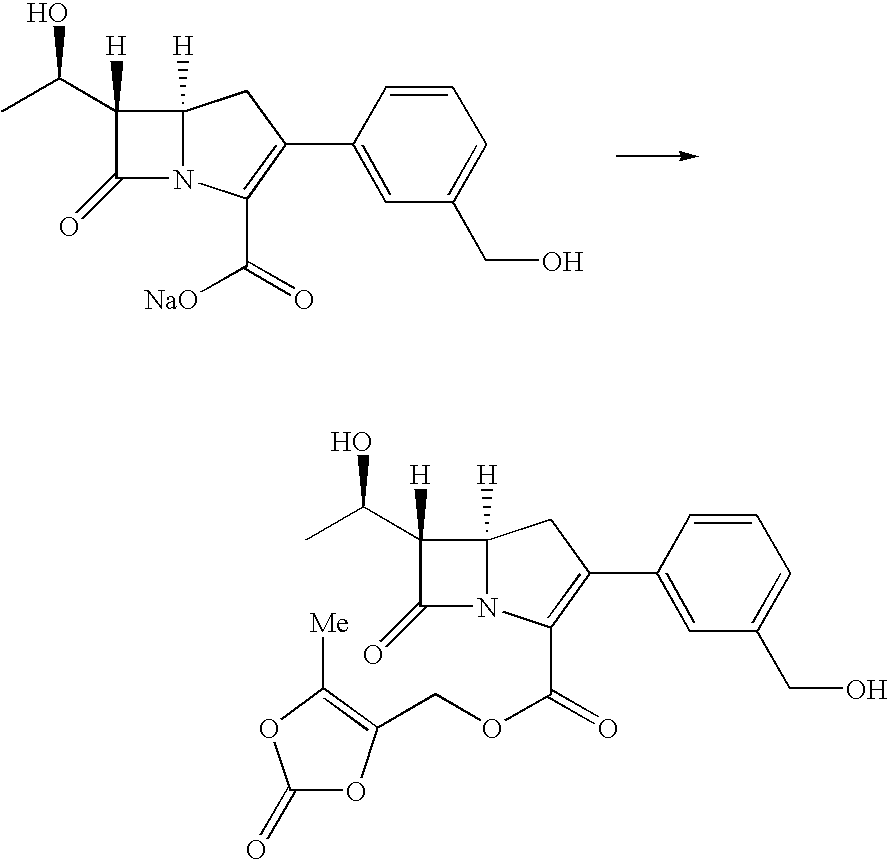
C1([H])(C(O)C)C(=O)N2C1([H])CC(C1=CC(CO)=CC=C1)=C2C([NaO])=O.C1(=O)N2C([H])(CC(C3=CC(CO)=CC=C3)=C2C(OCC2=C([Me])OC(=O)O2)=O)C1([H])C(O)C
